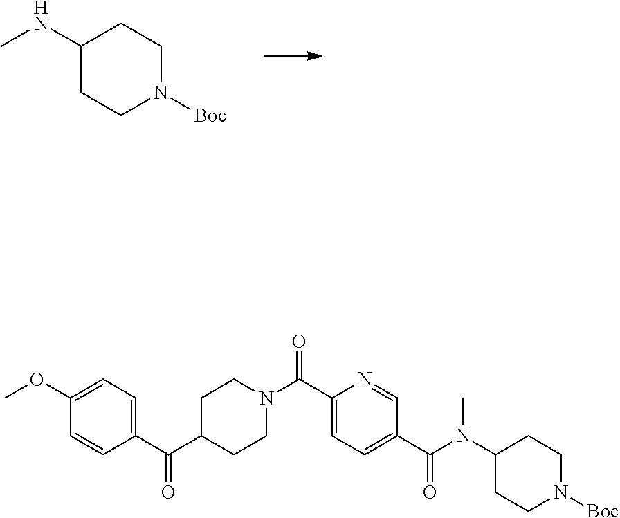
C1(NC)CCN([Boc])CC1.C1(N(C(C2=CC=C(C(N3CCC(C(=O)C4=CC=C(OC)C=C4)CC3)=O)N=C2)=O)C)CCN([Boc])CC1
